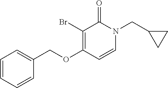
C1=CC=CC(COC2=C(Br)C(=O)N(CC3CC3)C=C2)=C1
